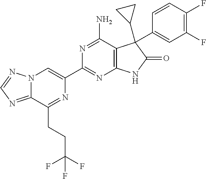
C12=NC=NN1C=C(C1=NC3=C(C(N)=N1)C(C1CC1)(C1=CC(F)=C(F)C=C1)C(=O)N3)N=C2CCC(F)(F)F
